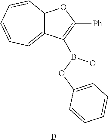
C12C(=CC=CC=C1)C(B1OC3=C(O1)C=CC=C3)=C([Ph])O2.B
